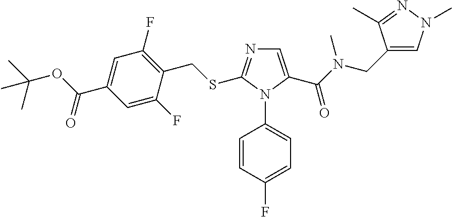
C1=C(C(N(CC2=CN(C)N=C2C)C)=O)N(C2=CC=C(F)C=C2)C(SCC2=C(F)C=C(C(OC(C)(C)C)=O)C=C2F)=N1
